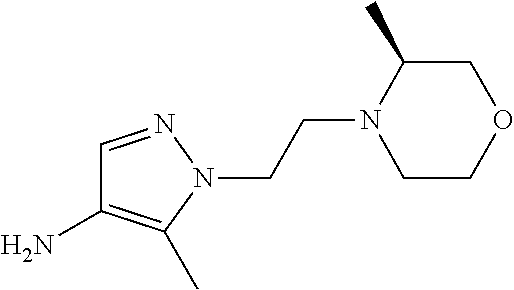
C1=NN(CCN2CCOCC2C)C(C)=C1N
